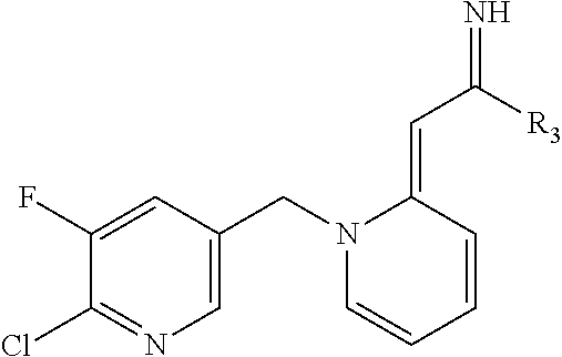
C1(F)=CC(CN2C=CC=CC2=CC([R3])=N)=CN=C1Cl
